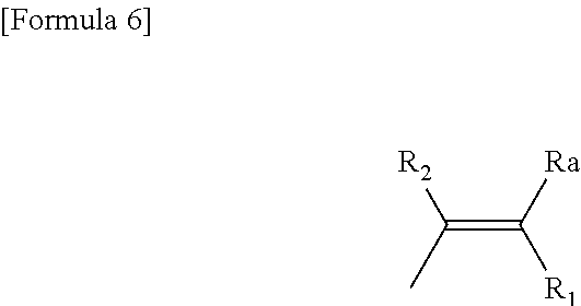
C(=C(C)[R2])([Ra])[R1]
